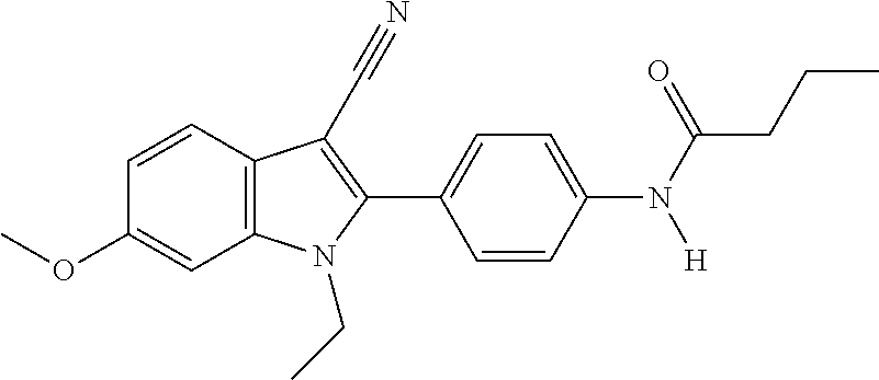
C1=C(OC)C=CC2=C1N(CC)C(C1=CC=C(N(C(=O)CCC)[H])C=C1)=C2C#N
